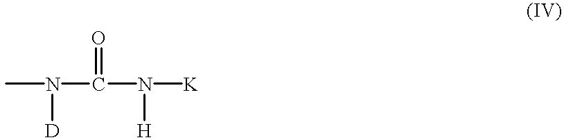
CN(C(N([H])[K])=O)[D]
